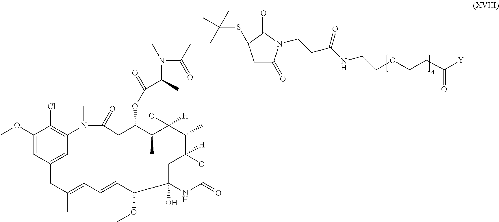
C1(OC)=CC2=CC(=C1Cl)N(C)C(=O)CC(OC(=O)C(C)N(C)C(=O)CCC(C)(C)SC1CC(=O)N(CCC(=O)NCCOCCC(=O)[Y])C1=O)C1(C)C([H])(O1)C(C)C1([H])CC(O)(NC(=O)O1)C(OC)C=CC=C(C)C2
